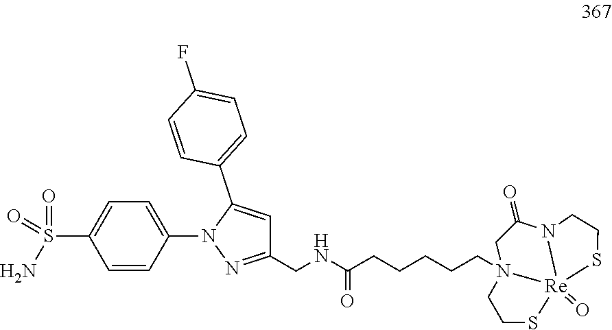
C(CCCCN12[Re]3(=O)(N(C(=O)C1)CCS3)SCC2)C(NCC1=NN(C2=CC=C(S(=O)(N)=O)C=C2)C(C2=CC=C(F)C=C2)=C1)=O
